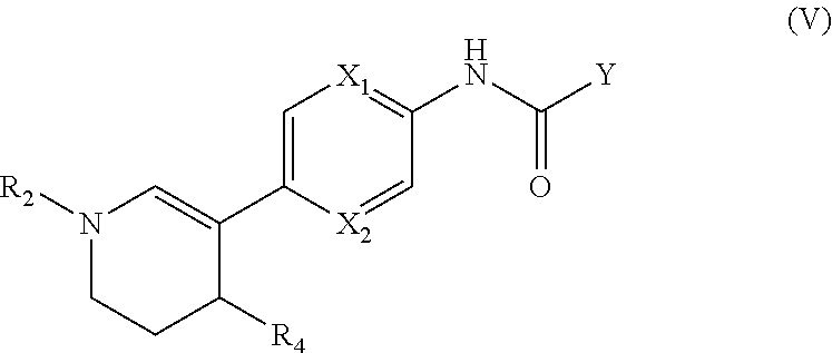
N1([R2])CCC([R4])C(C2=C[X1]=C(NC([Y])=O)C=[X2]2)=C1
